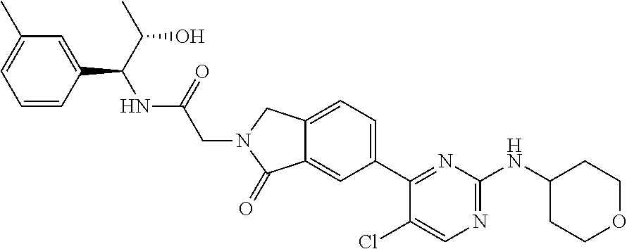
C1(C)=CC=CC(C(NC(CN2CC3=CC=C(C4=NC(NC5CCOCC5)=NC=C4Cl)C=C3C2=O)=O)C(C)O)=C1
